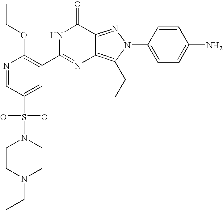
N1=CC(S(=O)(=O)N2CCN(CC)CC2)=CC(C2=NC3=C(CC)N(C4=CC=C(N)C=C4)N=C3C(=O)N2)=C1OCC
